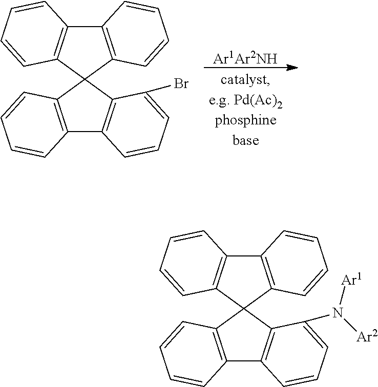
[Ar1Ar2NH].C12=C(C3(C4=C1C=CC=C4Br)C1=C(C4=C3C=CC=C4)C=CC=C1)C=CC=C2.C12=C(C3(C4=C1C=CC=C4N([Ar1])[Ar2])C1=C(C4=C3C=CC=C4)C=CC=C1)C=CC=C2
